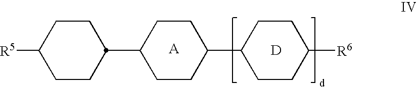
C1([R5])CCC(C2CCC(C3CCC([R6])CC3)CC2)CC1.[D]
